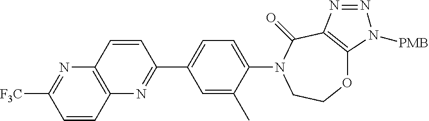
O1C2=C(C(=O)N(C3=CC=C(C4=NC5=C(N=C([F3C])C=C5)C=C4)C=C3C)CC1)N=NN2[PMB]
